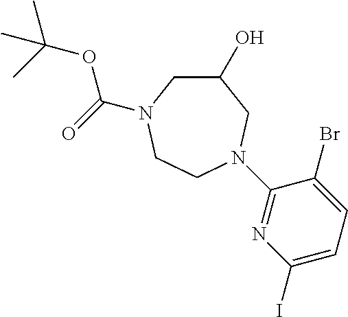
C1(O)CN(C(=O)OC(C)(C)C)CCN(C2=NC(I)=CC=C2Br)C1
